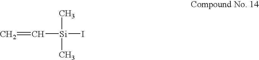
C=C[Si](I)(C)C
